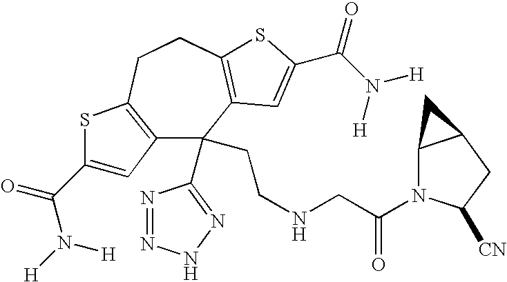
C12=C(CCC3=C(C=C(C(N([H])[H])=O)S3)C1(C1=NNN=N1)CCNCC(=O)N1C3C(CC1[CN])C3)SC(C(=O)N([H])[H])=C2
